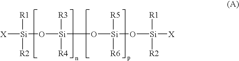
[X][Si]([R1])(O[Si](O[Si](O[Si]([X])([R2])[R1])([R6])[R5])([R4])[R3])[R2]
